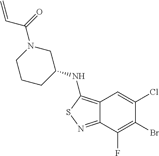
BrC1=C(F)C2=NSC(NC3CN(C(C=C)=O)CCC3)=C2C=C1Cl
